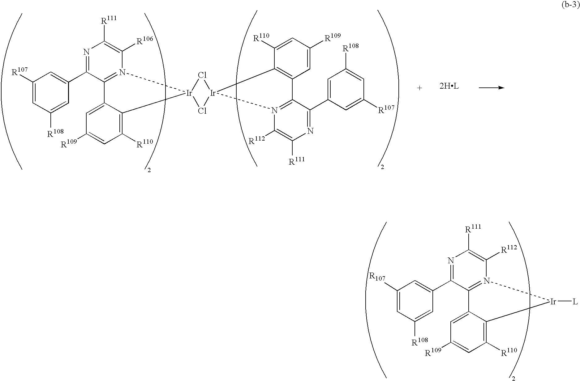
N1=C(C2=CC([R107])=CC([R108])=C2)C2=N(C([R106])=C1[R111])[Ir]1(C3=C([R110])C=C([R109])C=C23)Cl[Ir]2(Cl1)N1=C(C3=C2C([R110])=CC([R109])=C3)C(C2=CC([R108])=CC([R107])=C2)=NC([R111])=C1[R112].N1=C(C2=CC([R107])=CC([R108])=C2)C2=N(C([R112])=C1[R111])[Ir]([L])C1=C([R110])C=C([R109])C=C21
